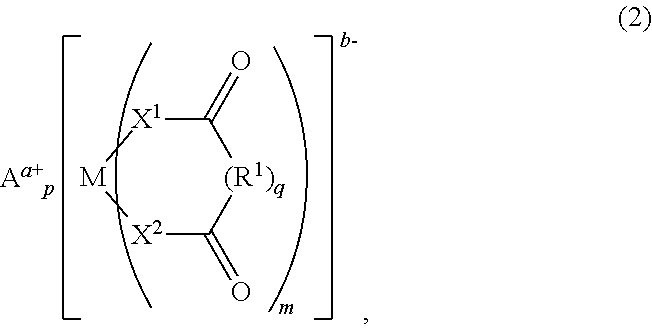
[X2]1C(=O)[(R1)q]C(=O)[X1][M]1
